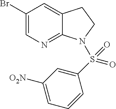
C1(Br)=CN=C2C(=C1)CCN2S(C1=CC([O2N])=CC=C1)(=O)=O
